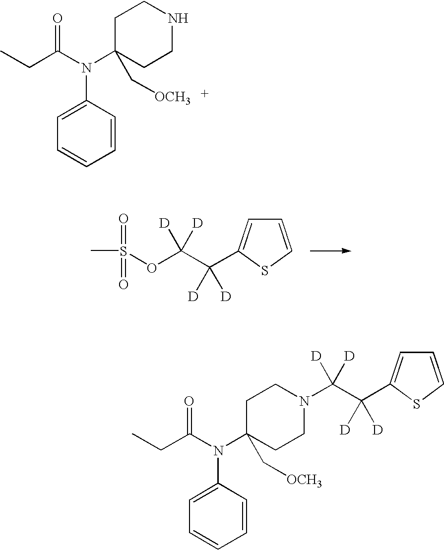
C1=CC(N(C(CC)=O)C2(C[OCH3])CCNCC2)=CC=C1.C1=CSC(C(C(OS(C)(=O)=O)([D])[D])([D])[D])=C1.C1=CC(N(C(CC)=O)C2(C[OCH3])CCN(C(C(C3=CC=CS3)([D])[D])([D])[D])CC2)=CC=C1
